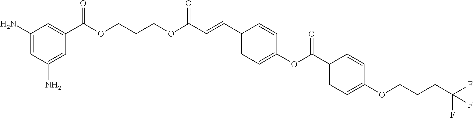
C1(N)=CC(N)=CC(C(OCCCOC(C=CC2=CC=C(OC(=O)C3=CC=C(OCCCC(F)(F)F)C=C3)C=C2)=O)=O)=C1
